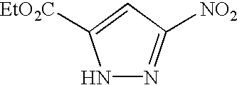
N1N=C([NO2])C=C1[EtO2C]
